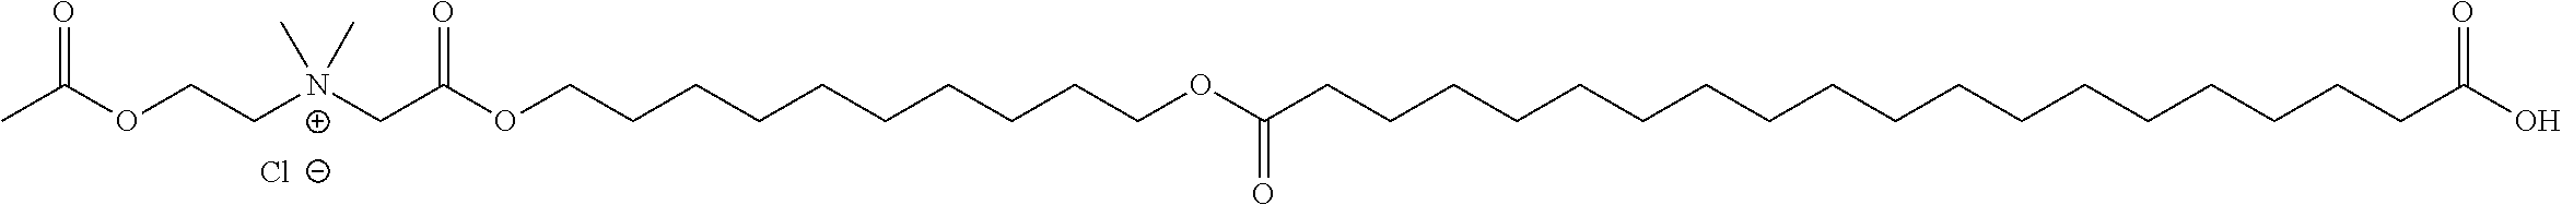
[Cl-].CC(OCC[N+](CC(=O)OCCCCCCCCCCOC(CCCCCCCCCCCCCCCCCCC(O)=O)=O)(C)C)=O
